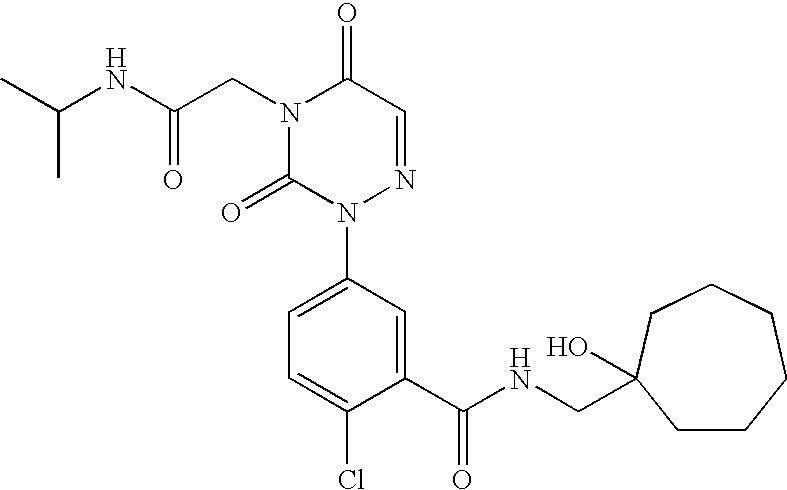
N(C(CN1C(=O)N(C2=CC=C(Cl)C(C(NCC3(O)CCCCCC3)=O)=C2)N=CC1=O)=O)C(C)C
